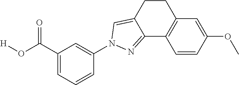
C1(N2C=C3CCC4=C(C=CC(OC)=C4)C3=N2)=CC(C(O[H])=O)=CC=C1
